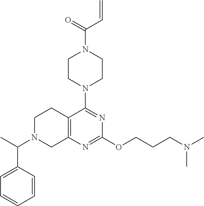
C1=C(C(C)N2CCC3=C(N=C(OCCCN(C)C)N=C3N3CCN(C(=O)C=C)CC3)C2)C=CC=C1
